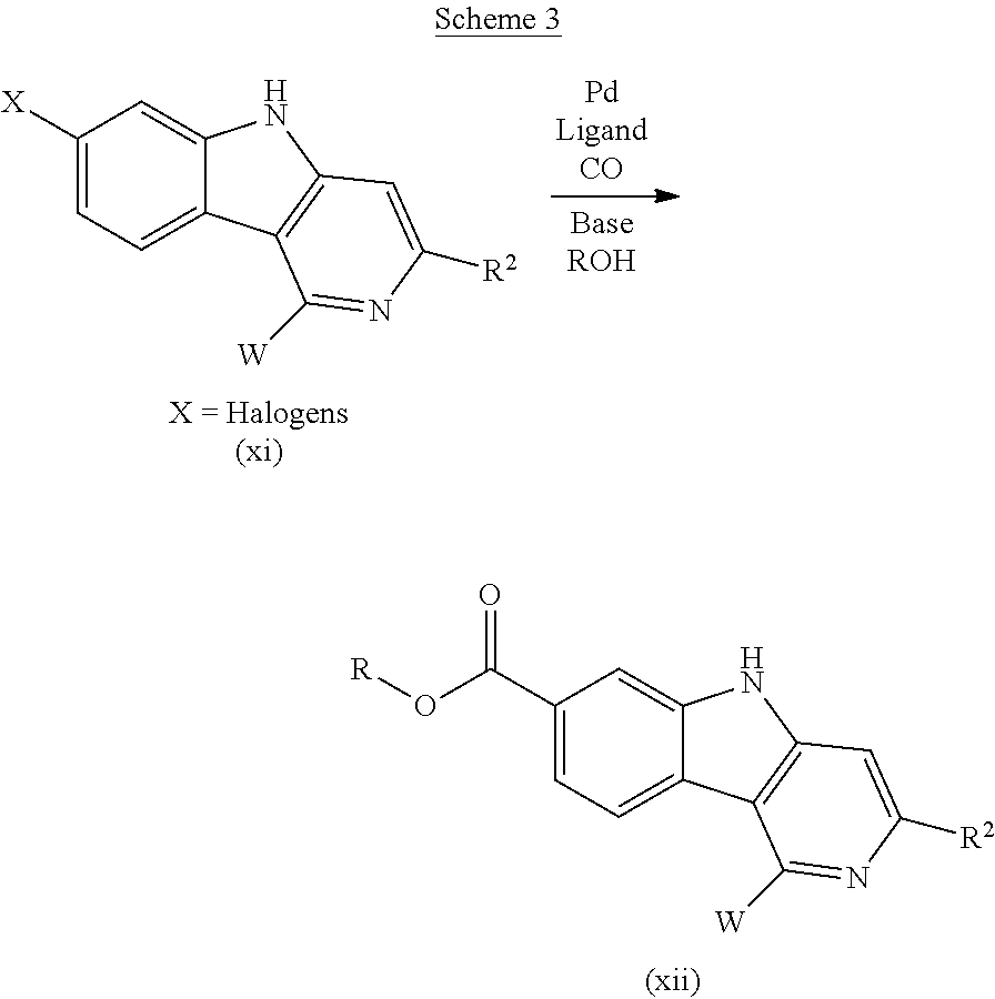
C1([X])=CC=C2C(=C1)NC1=C2C([W])=NC([R2])=C1.C1(C(O[R])=O)=CC=C2C(=C1)NC1=C2C([W])=NC([R2])=C1
